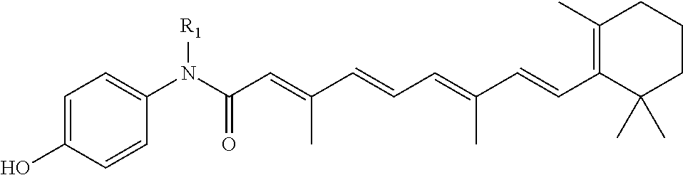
C1=C(O)C=CC(N(C(C=C(C=CC=C(C=CC2=C(C)CCCC2(C)C)C)C)=O)[R1])=C1
